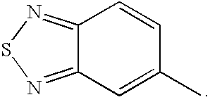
C12=NSN=C1C=C(C)C=C2
